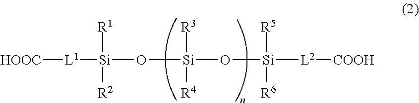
[HOOC][L1][Si](O[Si](O[Si]([L2][COOH])([R5])[R6])([R3])[R4])([R1])[R2]
